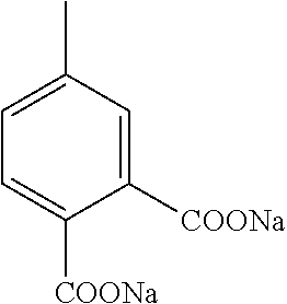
C1=C(C)C=C([COONa])C([COONa])=C1
